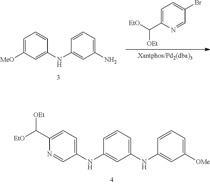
N(C1=CC([OMe])=CC=C1)C1=CC=CC(NC2=CC=C(C([EtO])[OEt])N=C2)=C1.[Xantphos/Pd2(dba)3].C1=C(C([EtO])[OEt])N=CC(Br)=C1.C1=C([MeO])C=C(NC2=CC(N)=CC=C2)C=C1
